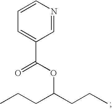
CCCC(CCC)OC(=O)C1=CC=CN=C1
